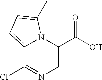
C1=C(C(O)=O)N2C(=CC=C2C)C(Cl)=N1
